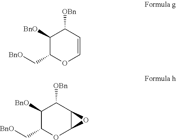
C1([BnO])C(C[BnO])OC=CC1[OBn].C1([BnO])C(C[BnO])OC2C(C1[OBn])O2
